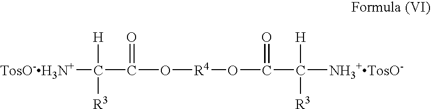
[TosO-H3N+]C(C(O[R4]OC(C([NH3+TosO-])([H])[R3])=O)=O)([H])[R3]
